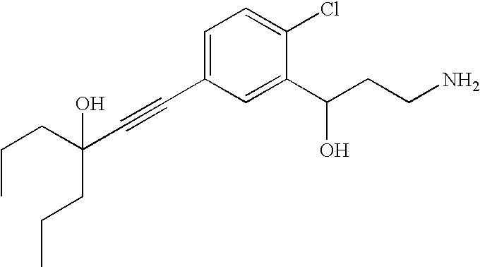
C(C(C#CC1=CC=C(Cl)C(C(CCN)O)=C1)(CCC)O)CC
